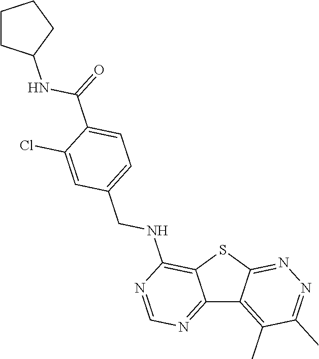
C12=NC=NC(NCC3=CC=C(C(NC4CCCC4)=O)C(Cl)=C3)=C1SC1=NN=C(C)C(C)=C21
